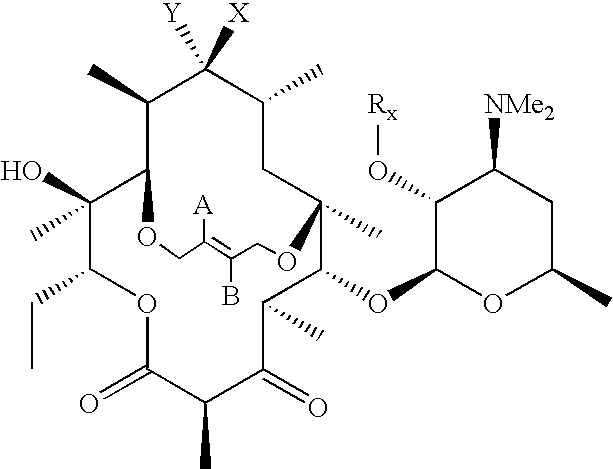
C1(C)C2C(O)(C)C(CC)OC(=O)C(C)C(=O)C(C)C(OC3OC(C)CC([NMe2])C3O[Rx])C(C)(CC(C)C1([X])[Y])OCC(B)=C([A])CO2
